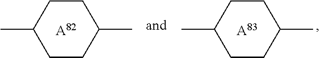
C1CC(C)CCC1C.[A82].C1CC(C)CCC1C.[A83]
